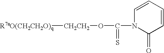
[R7aO(CH2CH2O)q][CH2CH2]OC(N1C(=O)C=CC=C1)=S
